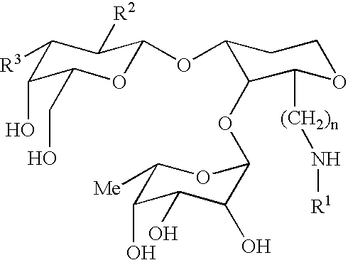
C1([R3])C(O)C(CO)OC(OC2CCOC([(CH2)n]N[R1])C2OC2C(O)C(O)C(O)C([Me])O2)C1[R2]
